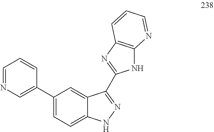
C1=NC=C(C2=CC=C3C(=C2)C(C2=NC4=C(N2)N=CC=C4)=NN3)C=C1
